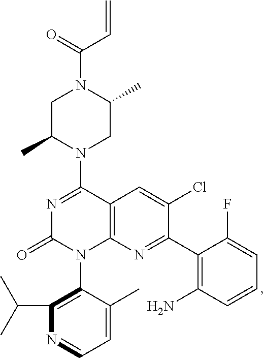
C1C(C)N(C2=NC(=O)N(C3=C(C(C)C)N=CC=C3C)C3=C2C=C(Cl)C(C2=C(N)C=CC=C2F)=N3)CC(C)N1C(=O)C=C
